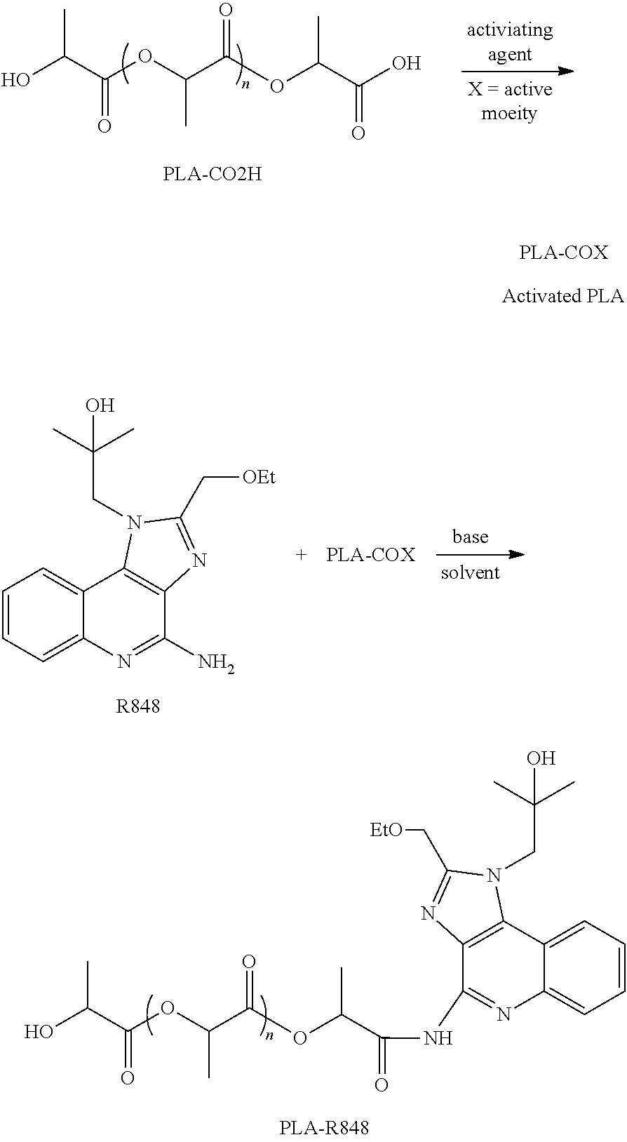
OC(C(OC(C(OC(C(O)=O)C)=O)C)=O)C.C1=CC=C2C(=C1)C1=C(C(N)=N2)N=C(C[OEt])N1CC(C)(C)O.[R848].OC(C(OC(C(OC(C(NC1=NC2=CC=CC=C2C2=C1N=C(C[EtO])N2CC(C)(C)O)=O)C)=O)C)=O)C
